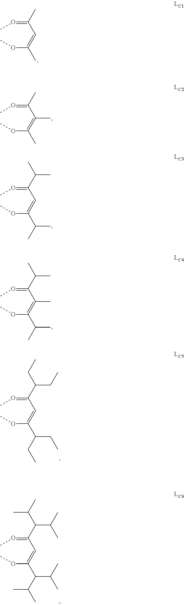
C(=OC)(C=C(OC)C)C.C(=OC)(C(=C(OC)C)C)C.C(=OC)(C=C(OC)C(C)C)C(C)C.C(=OC)(C(=C(OC)C(C)C)C)C(C)C.C(=OC)(C=C(OC)C(CC)CC)C(CC)CC.C(=OC)(C=C(OC)C(C(C)C)C(C)C)C(C(C)C)C(C)C
